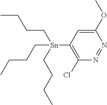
C1=C(OC)N=NC(Cl)=C1[Sn](CCCC)(CCCC)CCCC
